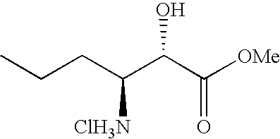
C(CC(C(C([OMe])=O)O)[ClH3N])C
